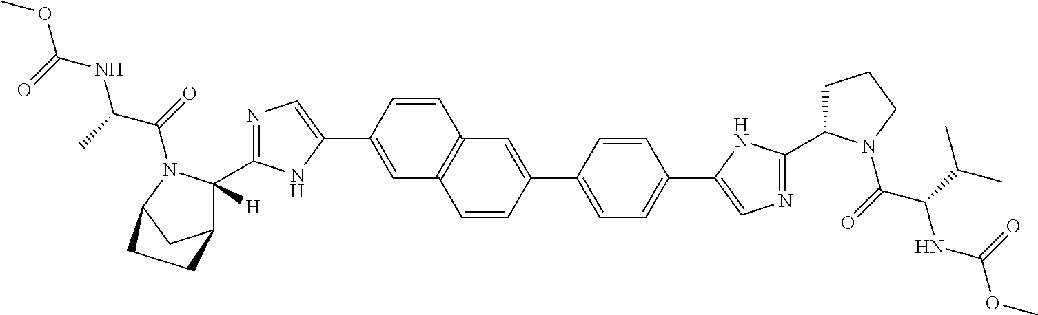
C1=C(C2=CN=C(C3([H])C4CC(N3C(=O)C(C)NC(OC)=O)CC4)N2)C=CC2=C1C=CC(C1=CC=C(C3=CN=C(C4CCCN4C(=O)C(C(C)C)NC(OC)=O)N3)C=C1)=C2
